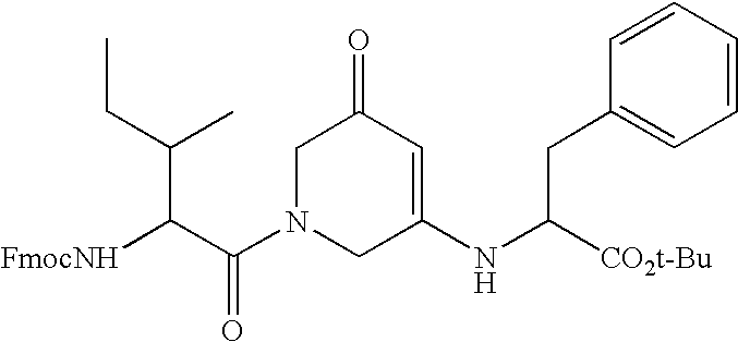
C1=C(NC([CO2t-Bu])CC2=CC=CC=C2)CN(C(C([FmocNH])C(CC)C)=O)CC1=O
